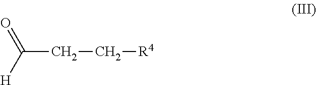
C(CC[R4])([H])=O
